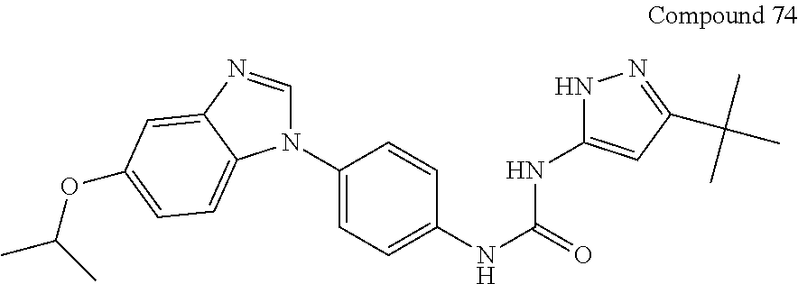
C1(N2C=NC3=CC(OC(C)C)=CC=C23)=CC=C(NC(=O)NC2=CC(C(C)(C)C)=NN2)C=C1
